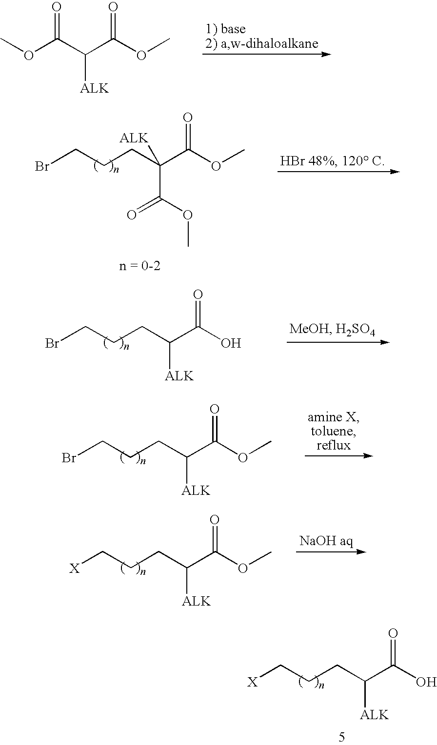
[X]CCCC(C(O)=O)[ALK].COC(C(C(OC)=O)[ALK])=O.BrCCCC(C(OC)=O)(C(OC)=O)[ALK].BrCCCC(C(O)=O)[ALK].BrCCCC(C(OC)=O)[ALK].[X]CCCC(C(OC)=O)[ALK]
